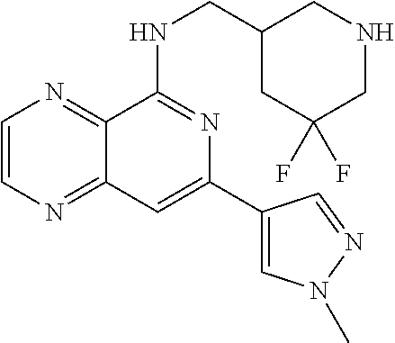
C1=CN=C2C(=N1)C(NCC1CNCC(F)(F)C1)=NC(C1=CN(C)N=C1)=C2
